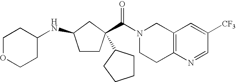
N1(C(=O)C2(C3CCCC3)CCC(NC3CCOCC3)C2)CCC2=C(C1)C=C([CF3])C=N2
